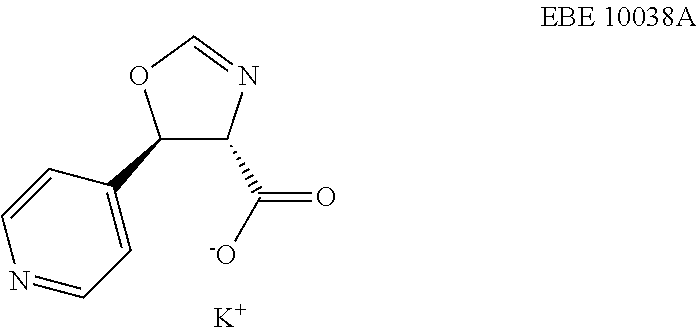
C1(C2=CC=NC=C2)C(C([-O])=O)N=CO1.[K]
